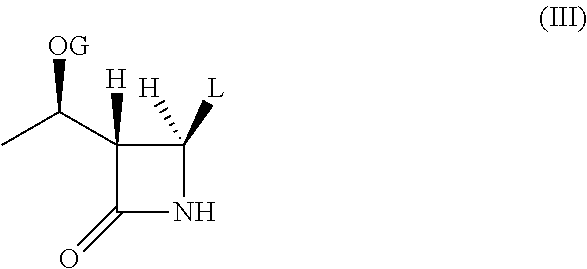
CC(C1([H])C(=O)NC1([H])[L])[OG]
